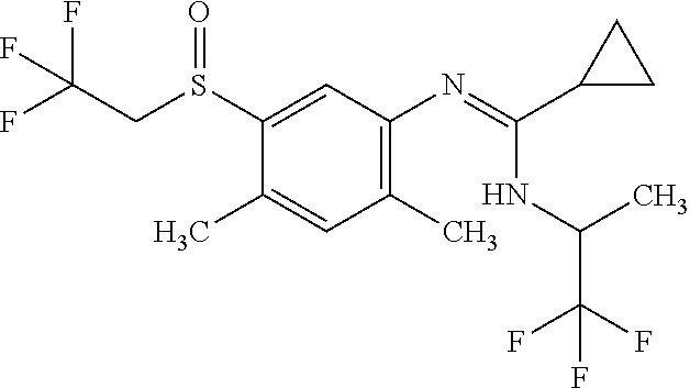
C(CS(=O)C1=CC(N=C(C2CC2)NC(C)C(F)(F)F)=C(C)C=C1C)(F)(F)F
